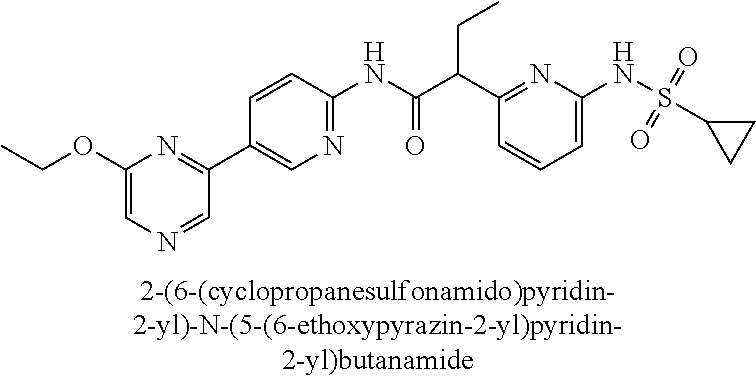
C1(NC(=O)C(C2=NC(NS(C3CC3)(=O)=O)=CC=C2)CC)=NC=C(C2=NC(OCC)=CN=C2)C=C1
